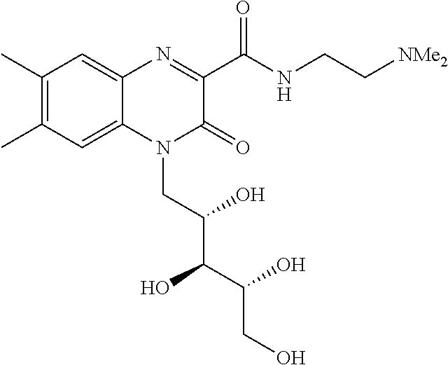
C1(C)=C(C)C=C2C(=C1)N=C(C(NCC[NMe2])=O)C(=O)N2CC(C(C(CO)O)O)O
